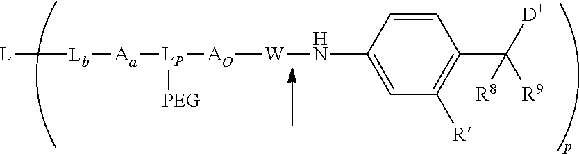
[L][Lb][Aa][LP]([AO][W]NC1=CC([R])=C(C([R9])([D])[R8])C=C1)[PEG]
